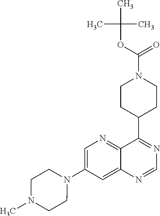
C1=C(N2CCN(C)CC2)C=C2C(=N1)C(C1CCN(C(OC(C)(C)C)=O)CC1)=NC=N2
